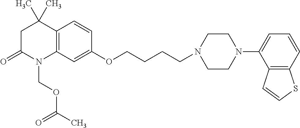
C1C(=O)N(COC(C)=O)C2=C(C1(C)C)C=CC(OCCCCN1CCN(C3=CC=CC4=C3C=CS4)CC1)=C2
